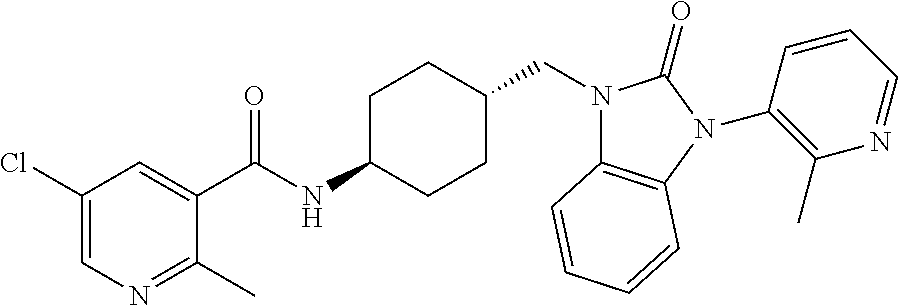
C1(C(NC2CCC(CN3C4=C(N(C5=C(C)N=CC=C5)C3=O)C=CC=C4)CC2)=O)=CC(Cl)=CN=C1C
